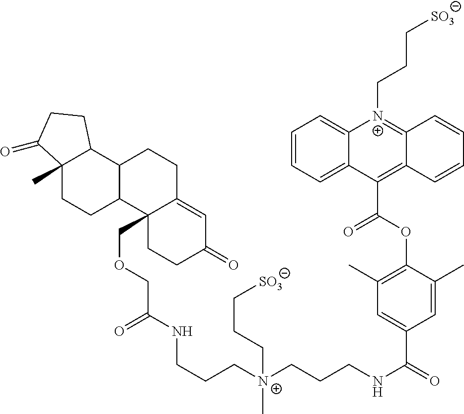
C(C[N+](CCCNC(=O)C1=CC(C)=C(OC(C2=C3C(=[N+](CCC[SO3])C4=CC=CC=C24)C=CC=C3)=O)C(C)=C1)(C)CCC[SO3])CNC(COCC12CCC(=O)C=C1CCC1C2CCC2(C)C1CCC2=O)=O
